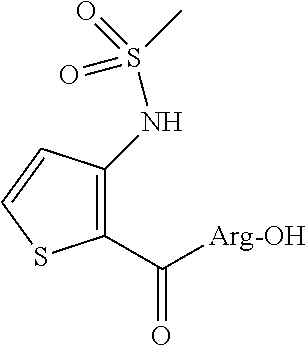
C1(C([Arg-OH])=O)=C(NS(=O)(=O)C)C=CS1
